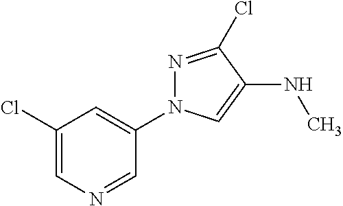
C1(Cl)=CN=CC(N2N=C(Cl)C(NC)=C2)=C1
